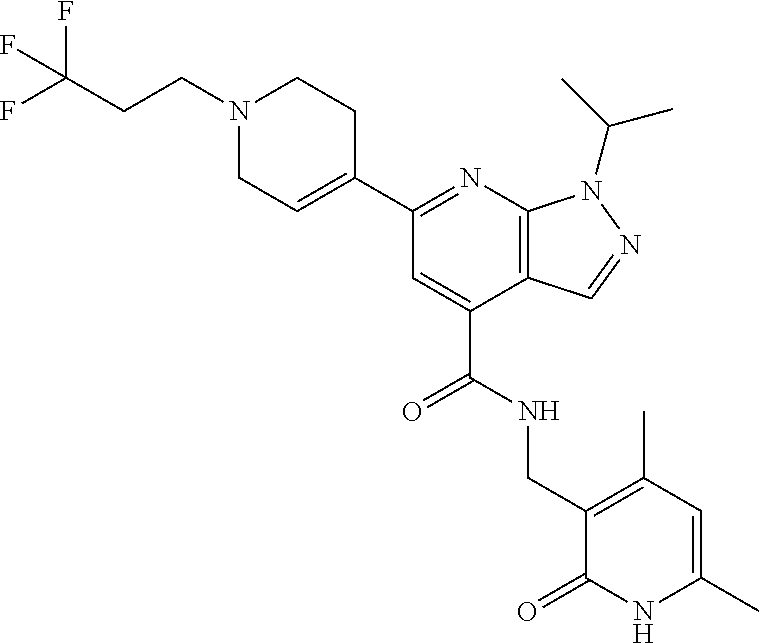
C(C1=CC(C2=CCN(CCC(F)(F)F)CC2)=NC2=C1C=NN2C(C)C)(NCC1=C(C)C=C(C)NC1=O)=O
